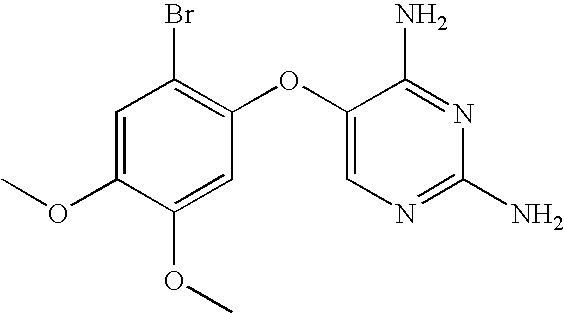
C1=C(OC)C(OC)=CC(OC2=CN=C(N)N=C2N)=C1Br
